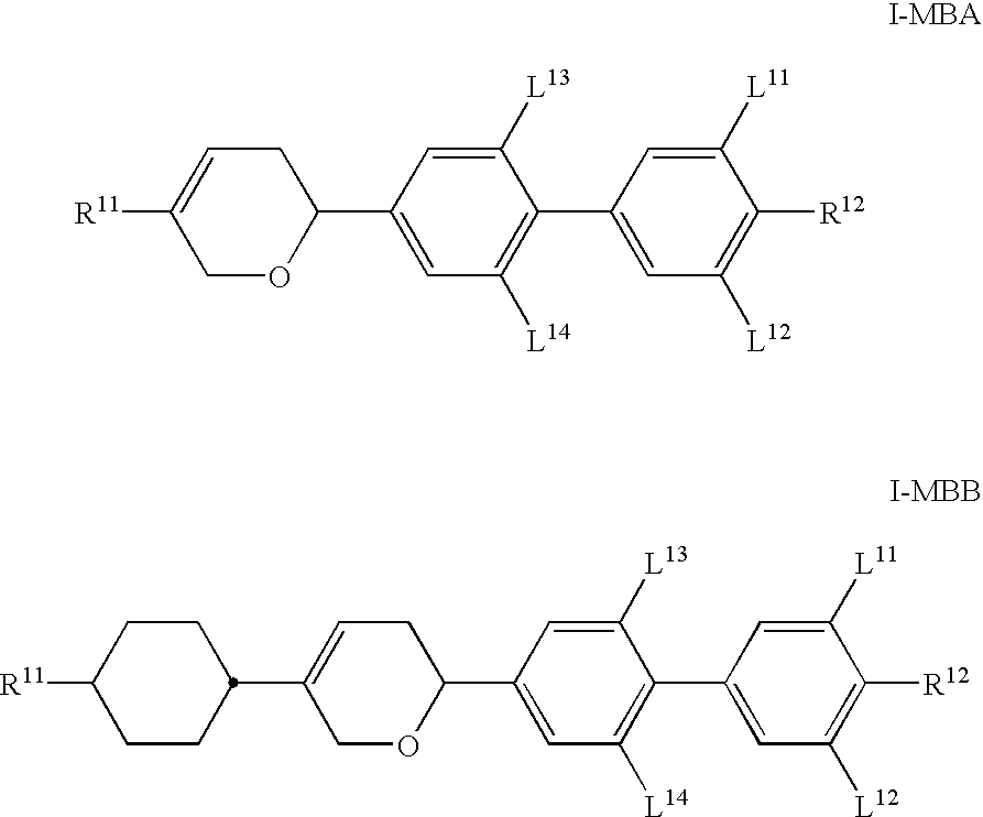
[R11]C1=CCC(C2=CC([L14])=C(C3=CC([L12])=C([R12])C([L11])=C3)C([L13])=C2)OC1.C1(C2CCC([R11])CC2)=CCC(C2=CC([L14])=C(C3=CC([L12])=C([R12])C([L11])=C3)C([L13])=C2)OC1
